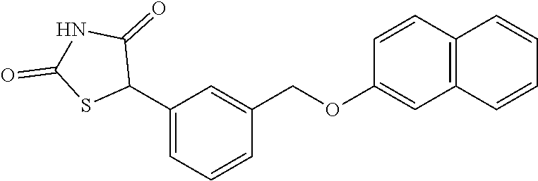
C1(C2C(=O)NC(=O)S2)=CC=CC(COC2=CC3=C(C=C2)C=CC=C3)=C1
